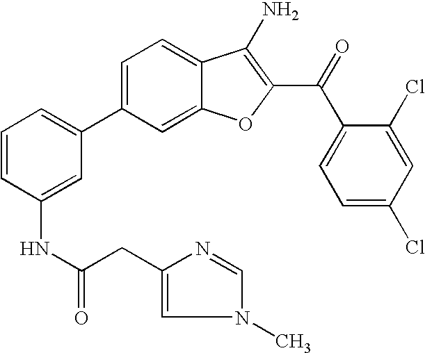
C1=CC(NC(CC2=CN(C)C=N2)=O)=CC(C2=CC=C3C(=C2)OC(C(C2=CC=C(Cl)C=C2Cl)=O)=C3N)=C1
